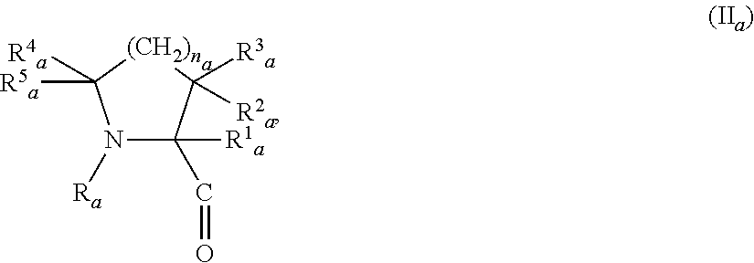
N1([Ra])C([R1a])(C=O)C([R2a])([R3a])[(CH2)n]C1([R5a])[R4a]
